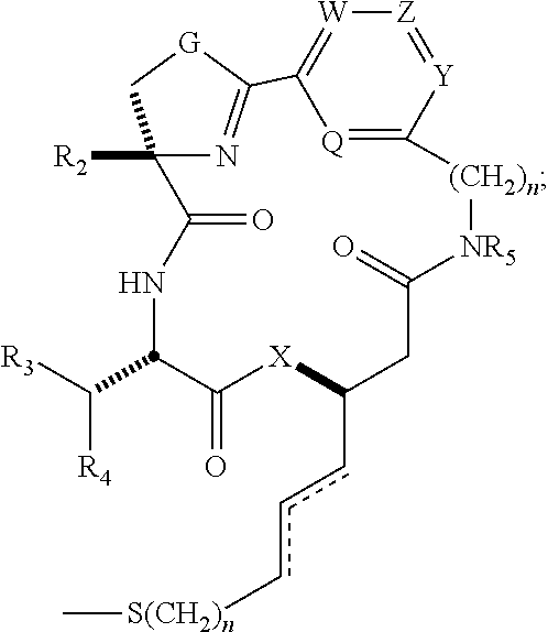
N1C(C([R3])[R4])C(=O)[X]C(ccc[S(CH2)n]C)CC(=O)[NR5][(CH2)n]C2=[Q]C(=[W][Z]=[Y]2)C2=NC([R2])(C1=O)C[G]2
